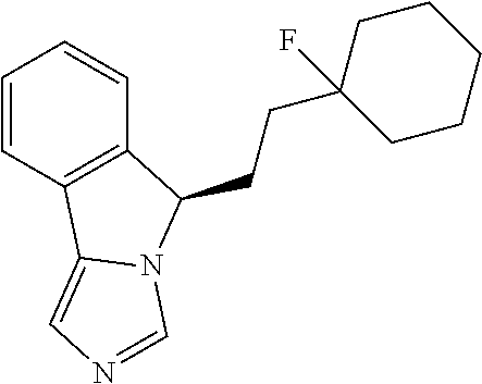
C1=CC2=C(C=C1)C(CCC1(F)CCCCC1)N1C2=CN=C1
